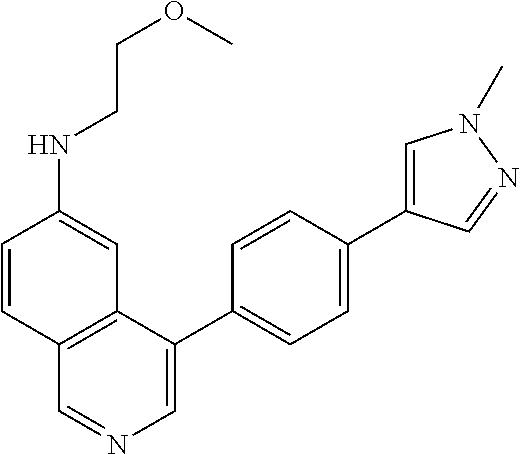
C1=C(C2=CC=C(C3=CN(C)N=C3)C=C2)C2=C(C=N1)C=CC(NCCOC)=C2
